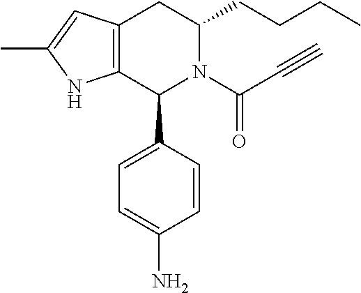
C12=C(CC(CCCC)N(C(C#C)=O)C1C1=CC=C(N)C=C1)C=C(C)N2
